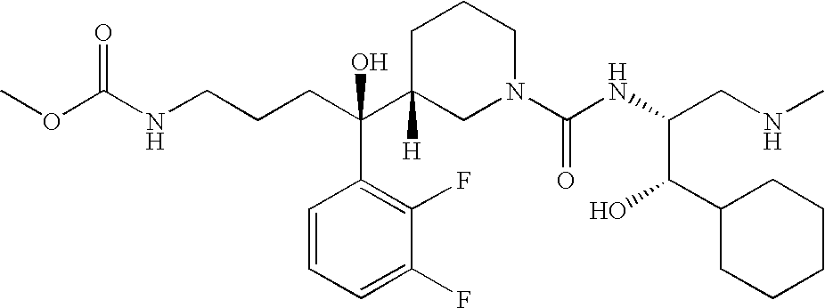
C(C(C1([H])CN(C(NC(C(C2CCCCC2)O)CNC)=O)CCC1)(C1=C(F)C(F)=CC=C1)O)CCNC(OC)=O
